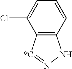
C12=C([*C]=NN1)C(Cl)=CC=C2
